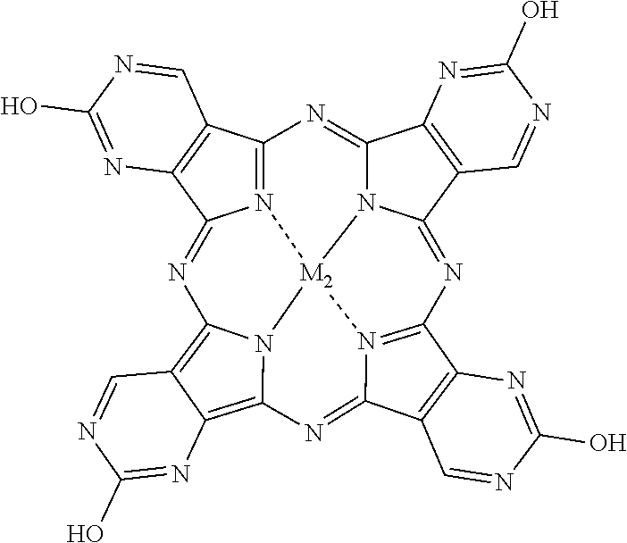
N12=C3C4=C(C1=NC1=C5C(=C6N1[M2]21N2C(=N3)C3=C(C2=NC2=N1C(=N6)C1=C2N=C(O)N=C1)C=NC(O)=N3)N=C(O)N=C5)N=C(O)N=C4
